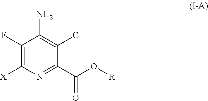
C1(F)=C([X])N=C(C(O[R])=O)C(Cl)=C1N
